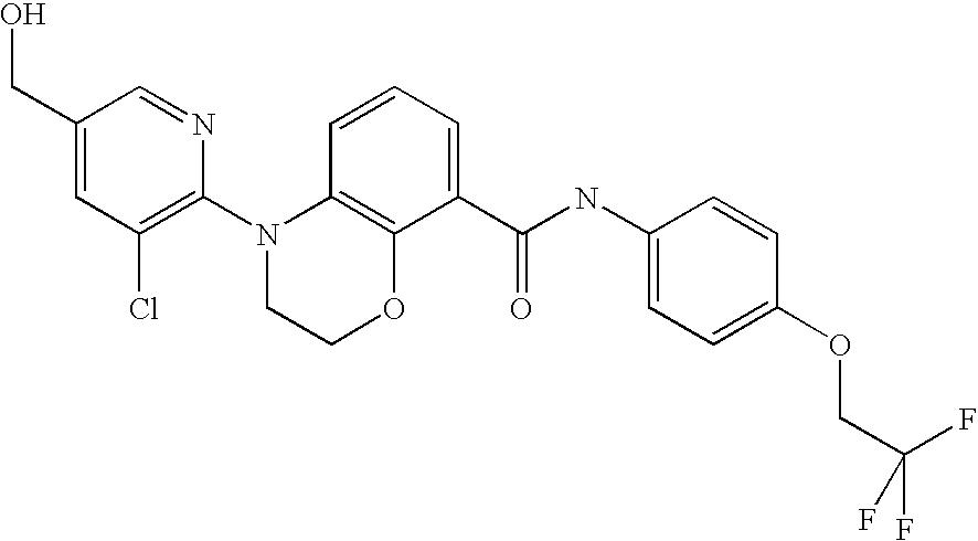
C1(N2CCOC3=C2C=CC=C3C(NC2=CC=C(OCC(F)(F)F)C=C2)=O)=C(Cl)C=C(CO)C=N1
